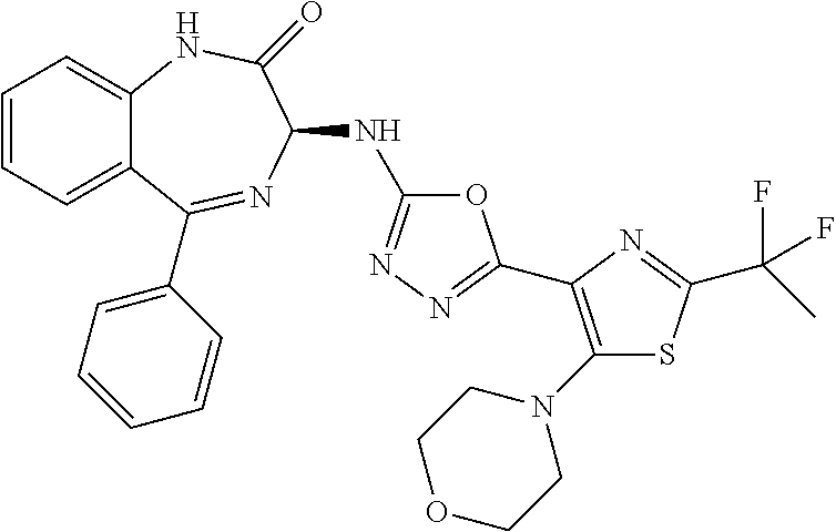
C1=CC=C2C(=C1)NC(=O)C(NC1=NN=C(C3=C(N4CCOCC4)SC(C(C)(F)F)=N3)O1)N=C2C1=CC=CC=C1
